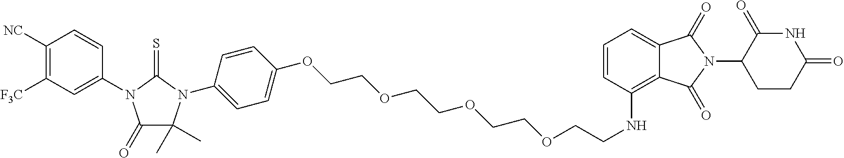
C1=C(OCCOCCOCCOCCNC2=C3C(=CC=C2)C(=O)N(C2CCC(=O)NC2=O)C3=O)C=CC(N2C(C)(C)C(=O)N(C3=CC([F3C])=C([NC])C=C3)C2=S)=C1
